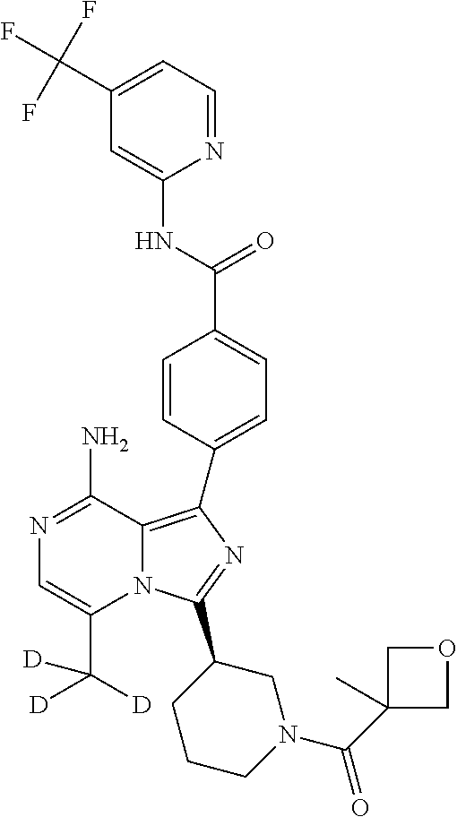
N1=C(N)C2=C(C3=CC=C(C(NC4=CC(C(F)(F)F)=CC=N4)=O)C=C3)N=C(C3CCCN(C(C4(C)COC4)=O)C3)N2C(C([D])([D])[D])=C1
